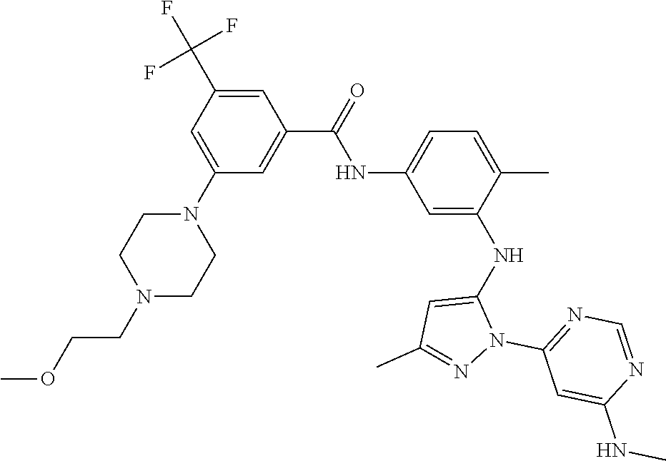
C1(NC(C2=CC(N3CCN(CCOC)CC3)=CC(C(F)(F)F)=C2)=O)=CC=C(C)C(NC2=CC(C)=NN2C2=NC=NC(NC)=C2)=C1
